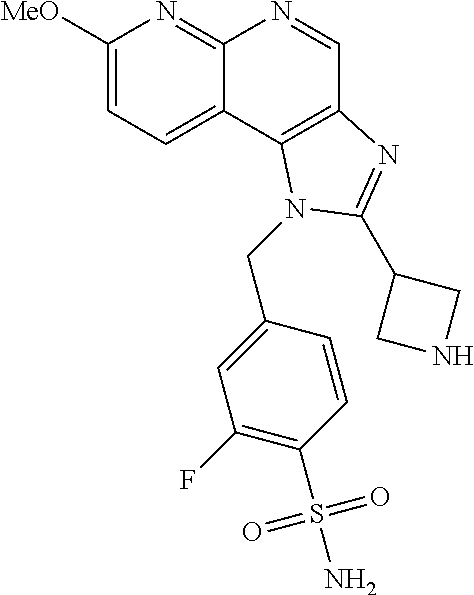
C1([MeO])=CC=C2C(=N1)N=CC1=C2N(CC2=CC(F)=C(S(N)(=O)=O)C=C2)C(C2CNC2)=N1
